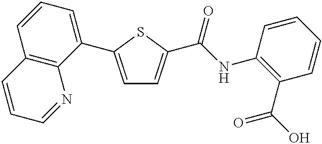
C1=C(C2=CC=CC3=C2N=CC=C3)SC(C(NC2=C(C(O)=O)C=CC=C2)=O)=C1
